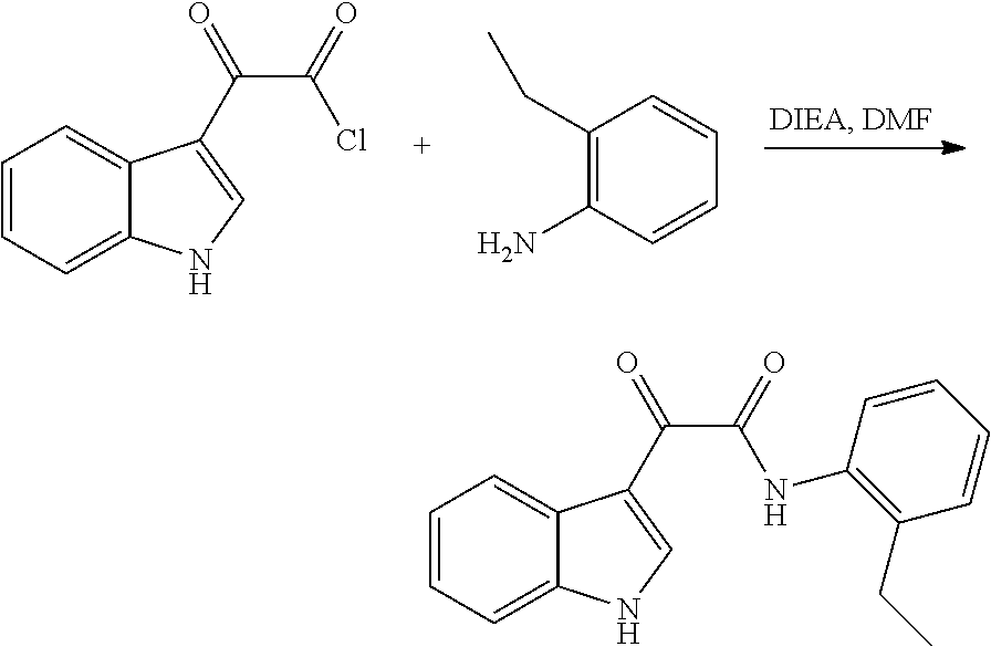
C1=CC=C2C(=C1)C(C(C(Cl)=O)=O)=CN2.C1(CC)=C(N)C=CC=C1.C1=CC=C2C(=C1)C(C(C(=O)NC1=C(CC)C=CC=C1)=O)=CN2
